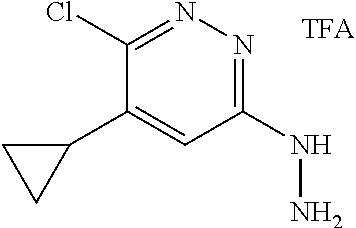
C1(NN)=NN=C(Cl)C(C2CC2)=C1
